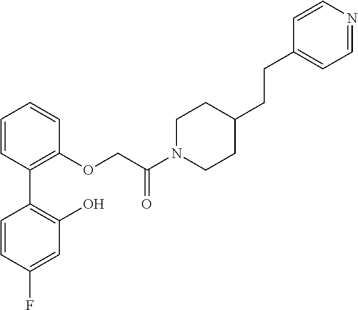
C1=CC(C2=C(O)C=C(F)C=C2)=C(OCC(N2CCC(CCC3=CC=NC=C3)CC2)=O)C=C1
